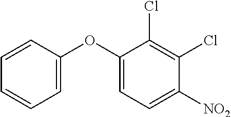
C1=C(OC2=CC=C([NO2])C(Cl)=C2Cl)C=CC=C1
